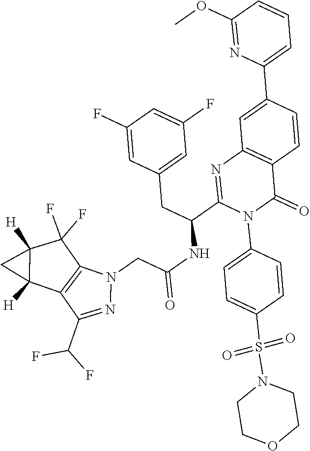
C1(OC)=NC(C2=CC3=C(C=C2)C(=O)N(C2=CC=C(S(N4CCOCC4)(=O)=O)C=C2)C(C(CC2=CC(F)=CC(F)=C2)NC(=O)CN2C4=C(C(C(F)F)=N2)C2([H])C([H])(C4(F)F)C2)=N3)=CC=C1
